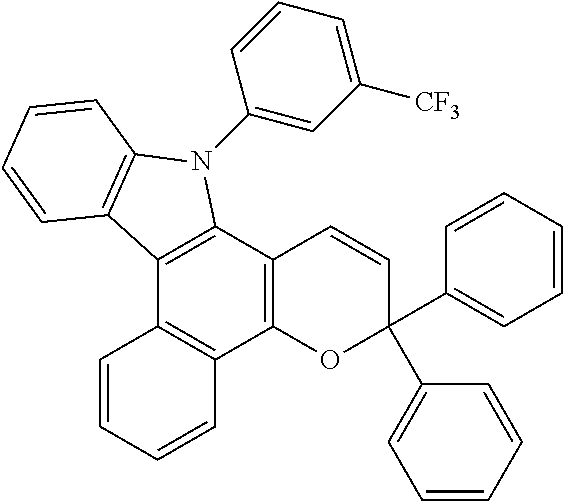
C12=C(C3=C(C4=C1C=CC=C4)OC(C1=CC=CC=C1)(C1=CC=CC=C1)C=C3)N(C1=CC([CF3])=CC=C1)C1=C2C=CC=C1
